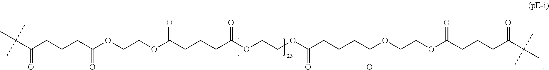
C(CCCC(OCCOC(CCCC(OCCOC(CCCC(OCCOC(CCCC(C(C)(C)C)=O)=O)=O)=O)=O)=O)=O)(C(C)(C)C)=O
